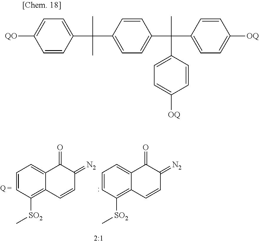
C1=CC([SO2]C)=C2C(=C1)C(=O)C(=[N2])C=C2.C1=CC([SO2]C)=C2C(=C1)C(=O)C(=[N2])C=C2.[QO]C1=CC=C(C(C2=CC=C(C(C3=CC=C([OQ])C=C3)(C)C3=CC=C([OQ])C=C3)C=C2)(C)C)C=C1
